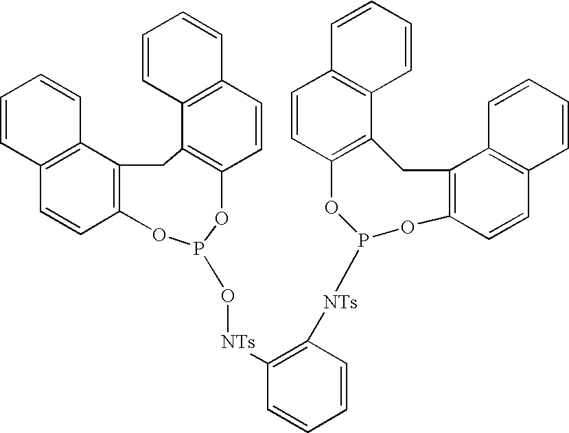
C12=C(C3=C(C=C1)OP(O[NTs]C1=C([NTs]P4OC5=C(C6=C(C=C5)C=CC=C6)CC5=C(O4)C=CC4=C5C=CC=C4)C=CC=C1)OC1=C(C4=C(C=C1)C=CC=C4)C3)C=CC=C2
